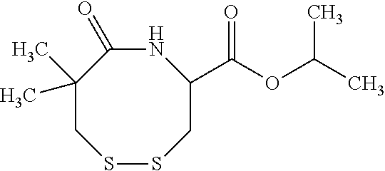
N1C(=O)C(C)(C)CSSCC1C(=O)OC(C)C
